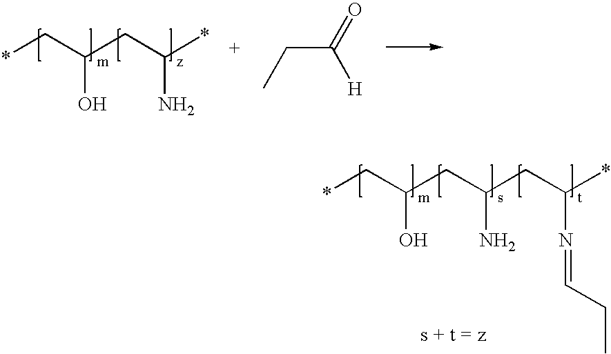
*CC(CC(*)N)O.CCC([H])=O.*CC(CC(CC(*)N=CCC)N)O
